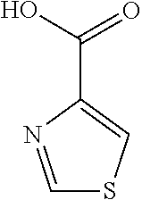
N1=CSC=C1C(O)=O
